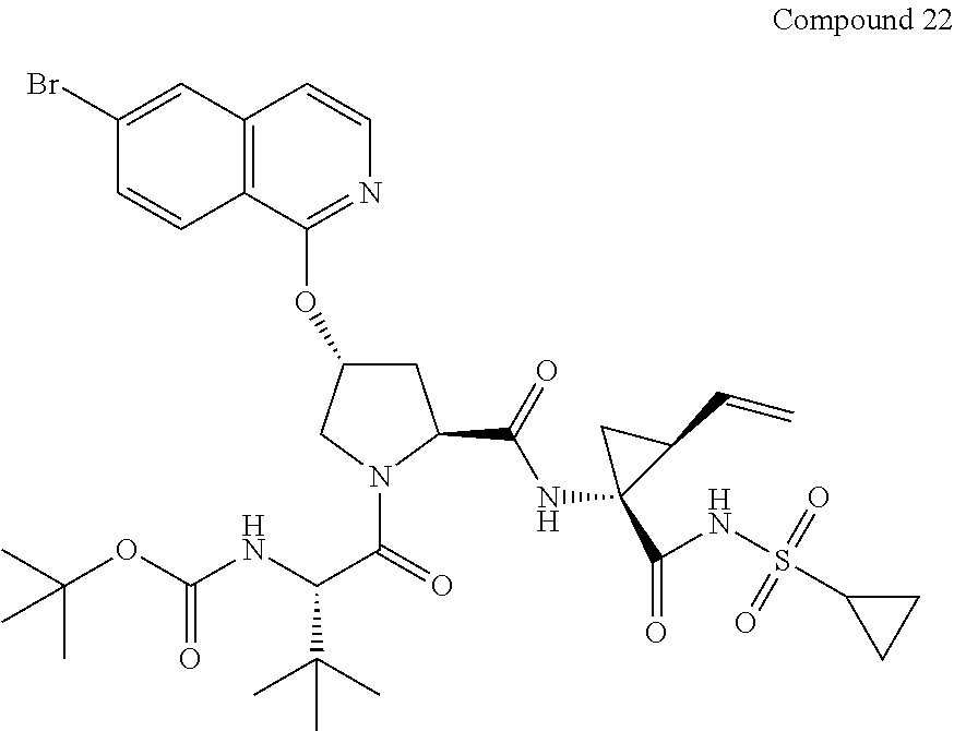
C1(Br)=CC2=C(C=C1)C(OC1CC(C(NC3(C(NS(C4CC4)(=O)=O)=O)C(C=C)C3)=O)N(C(=O)C(NC(OC(C)(C)C)=O)C(C)(C)C)C1)=NC=C2
